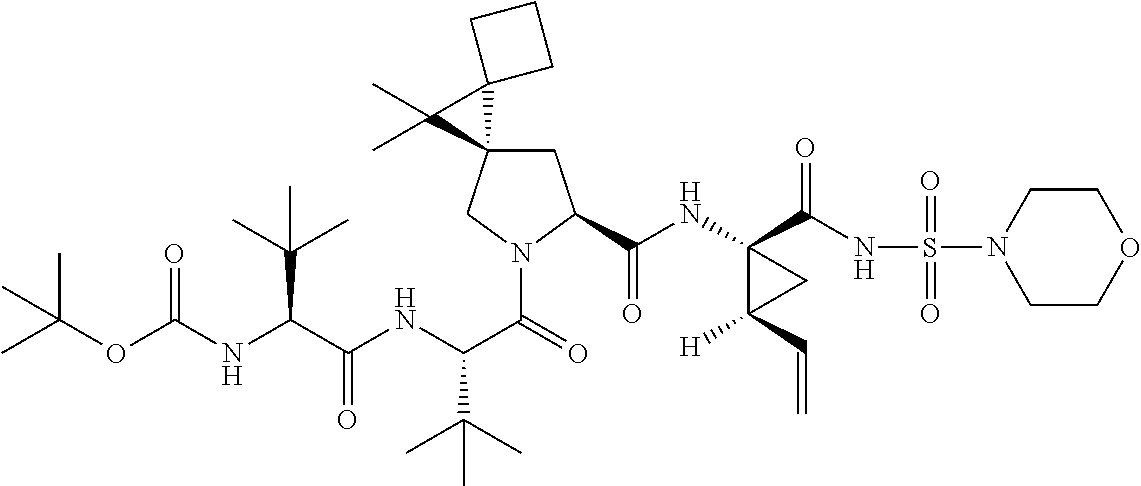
C(NC(C(NC(C(=O)N1CC2(CC1C(NC1(C(NS(=O)(=O)N3CCOCC3)=O)C([H])(C=C)C1)=O)C1(C2(C)C)CCC1)C(C)(C)C)=O)C(C)(C)C)(OC(C)(C)C)=O
